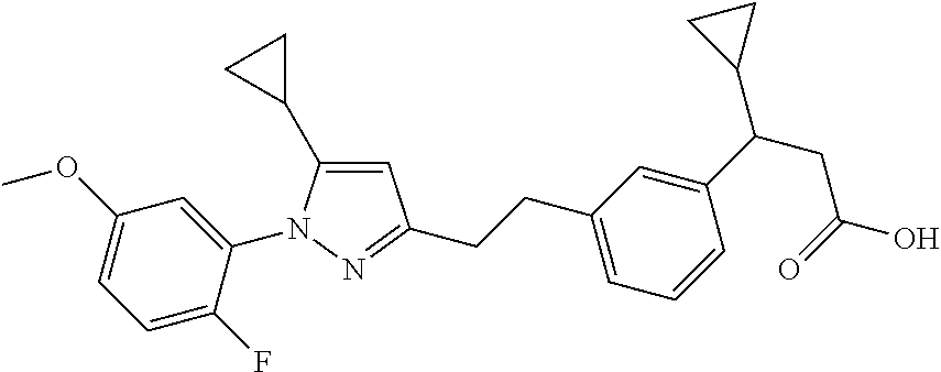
C1(OC)=CC=C(F)C(N2C(C3CC3)=CC(CCC3=CC=CC(C(CC(O)=O)C4CC4)=C3)=N2)=C1
